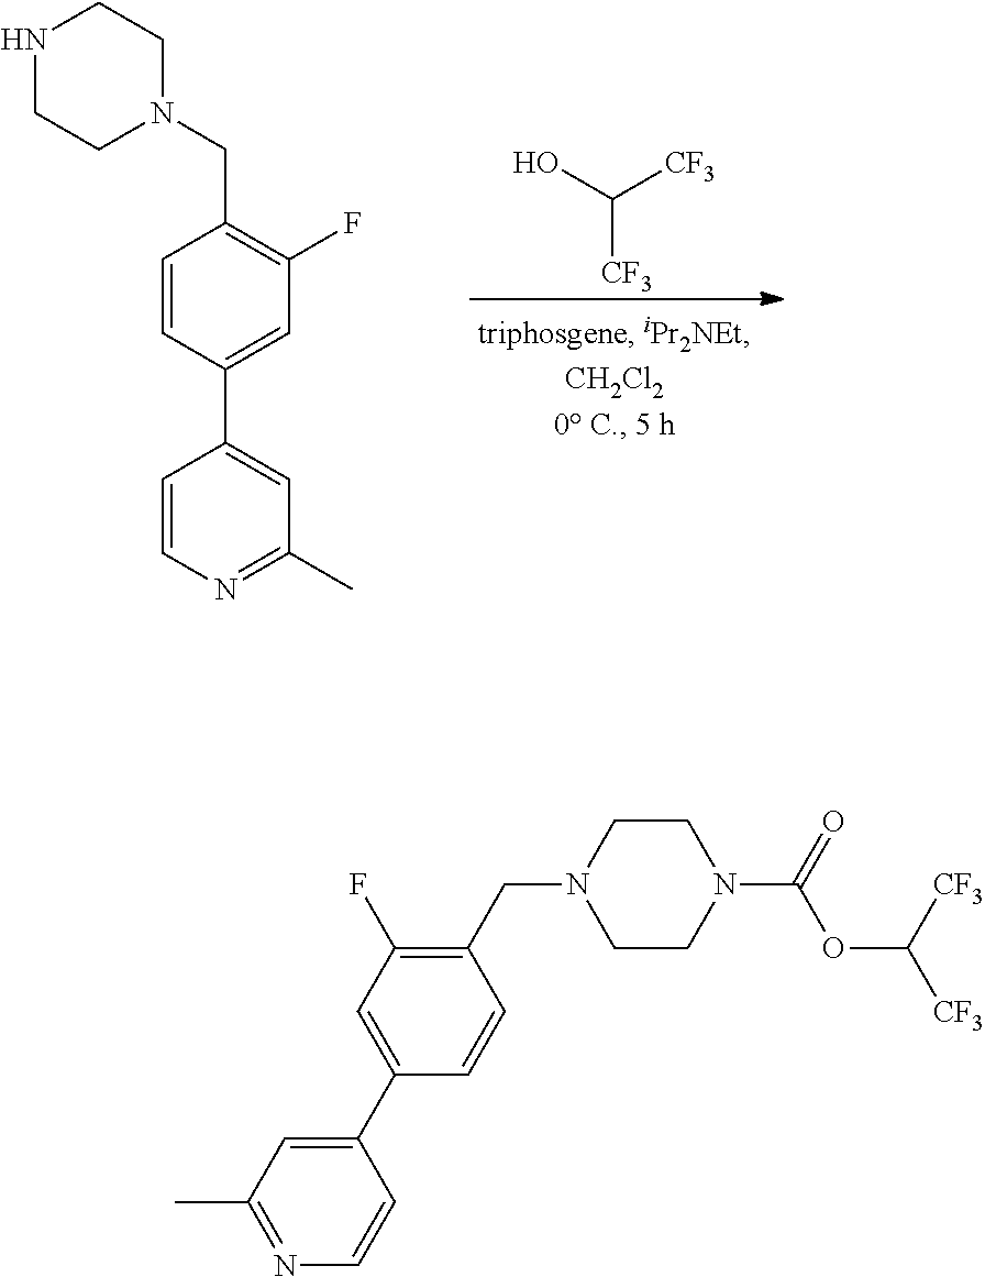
OC([CF3])[CF3].C1=CC(C2=CC(C)=NC=C2)=CC(F)=C1CN1CCNCC1.C1(CN2CCN(C(=O)OC([CF3])[CF3])CC2)=C(F)C=C(C2=CC(C)=NC=C2)C=C1
